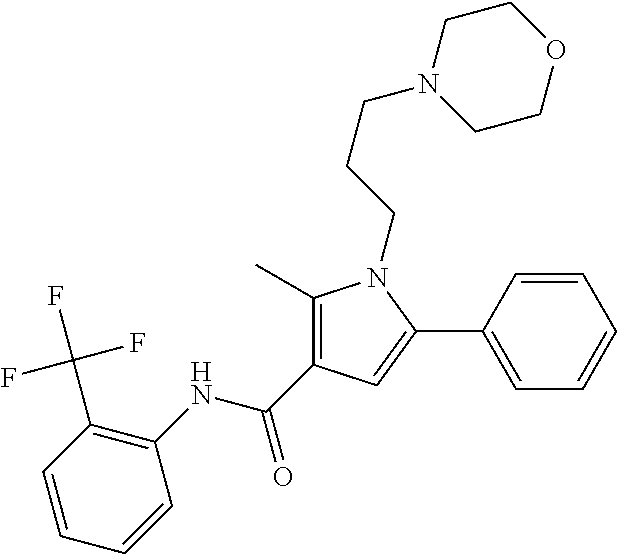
C1(C)=C(C(NC2=C(C(F)(F)F)C=CC=C2)=O)C=C(C2=CC=CC=C2)N1CCCN1CCOCC1
